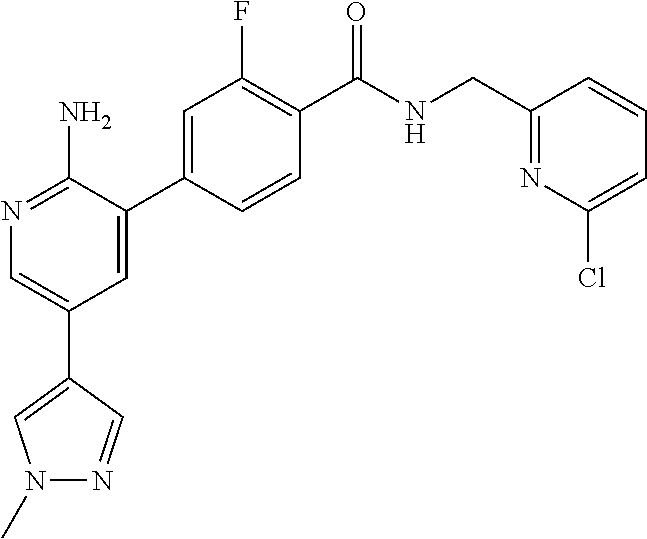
N1=C(N)C(C2=CC(F)=C(C(NCC3=NC(Cl)=CC=C3)=O)C=C2)=CC(C2=CN(C)N=C2)=C1
